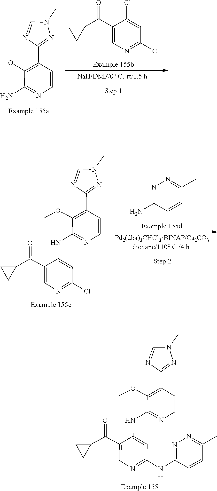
CN1C=NC(C2=C(OC)C(NC3=CC(NC4=NN=C(C)C=C4)=NC=C3C(C3CC3)=O)=NC=C2)=N1.C1(C(C2CC2)=O)=CN=C(Cl)C=C1Cl.C1=NC(C2=C(OC)C(N)=NC=C2)=NN1C.C1=NC(C2=C(OC)C(NC3=CC(Cl)=NC=C3C(C3CC3)=O)=NC=C2)=NN1C.N1=C(N)C=CC(C)=N1
